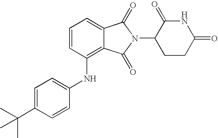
C1=CC(NC2=CC=C(C(C)(C)C)C=C2)=C2C(=C1)C(=O)N(C1CCC(=O)NC1=O)C2=O
